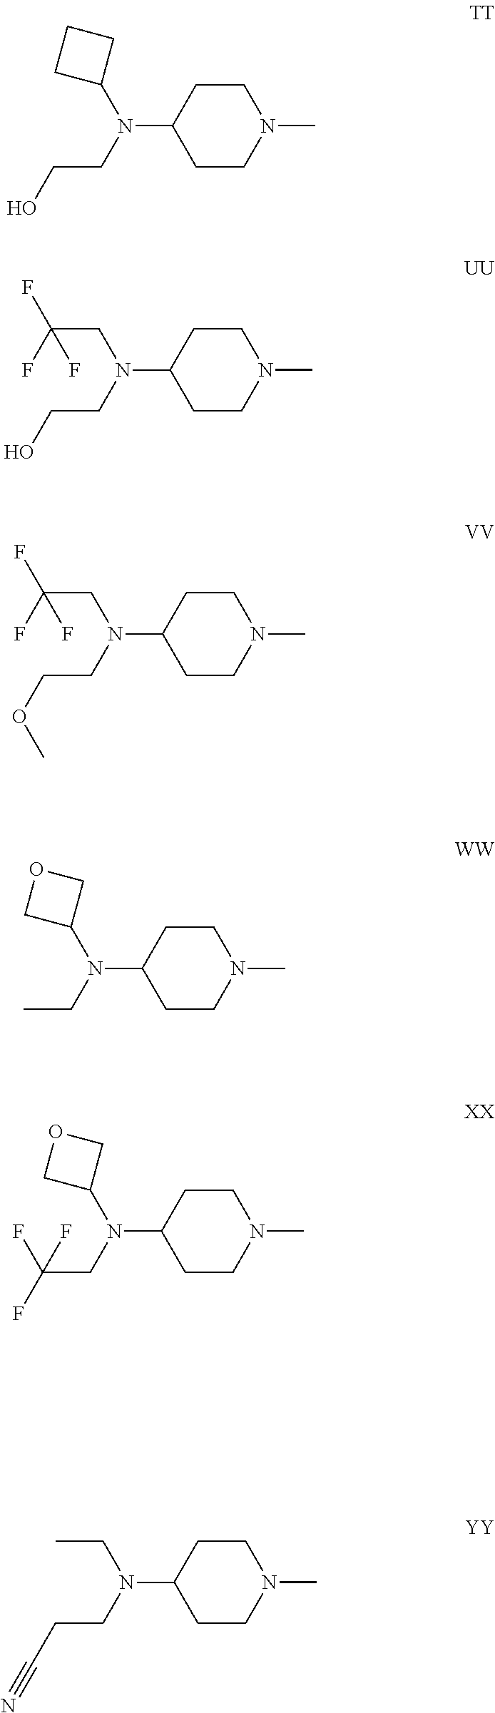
C1CN(C)CCC1N(C1CCC1)CCO.C1CN(C)CCC1N(CC(F)(F)F)CCO.C1CN(C)CCC1N(CC(F)(F)F)CCOC.C1CN(C)CCC1N(C1COC1)CC.C1CN(C)CCC1N(C1COC1)CC(F)(F)F.C1CN(C)CCC1N(CC)CCC#N
